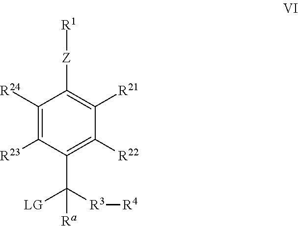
C1([R24])=C([R23])C(C([R3][R4])([LG])[Ra])=C([R22])C([R21])=C1[Z][R1]
